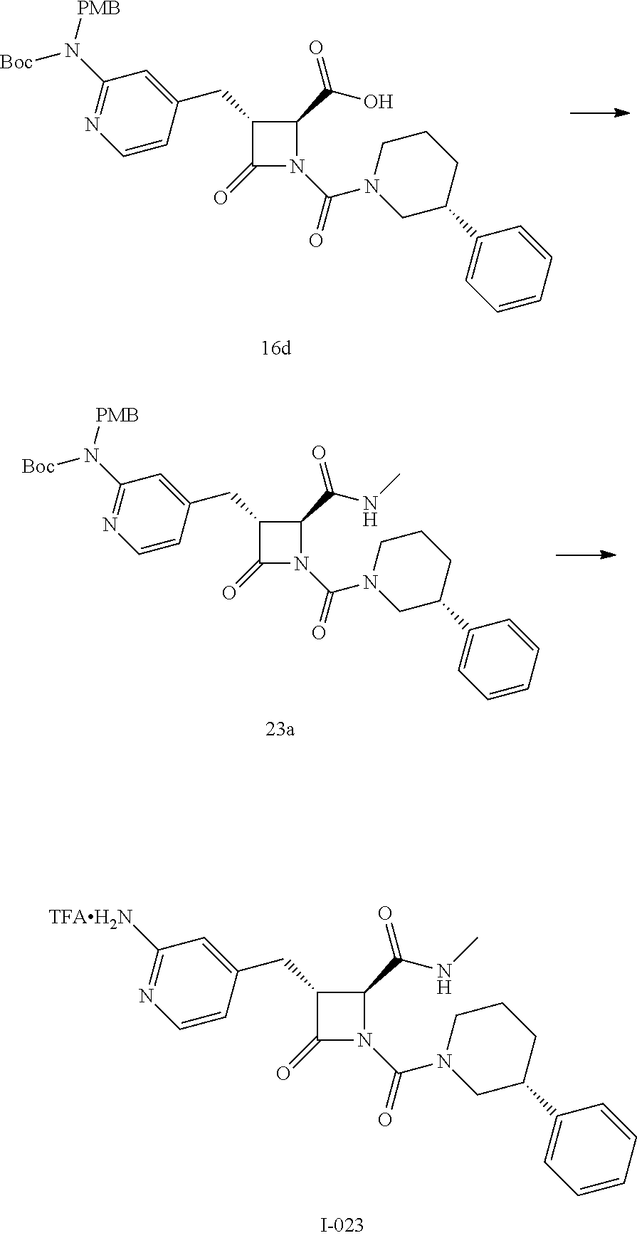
C1=CC=CC(C2CCCN(C(=O)N3C(=O)C(CC4=CC([TFAH2N])=NC=C4)C3C(NC)=O)C2)=C1.C1=CC=CC(C2CCCN(C(=O)N3C(=O)C(CC4=CC(N([Boc])[PMB])=NC=C4)C3C(O)=O)C2)=C1.C1=CC=CC(C2CCCN(C(=O)N3C(=O)C(CC4=CC(N([Boc])[PMB])=NC=C4)C3C(NC)=O)C2)=C1
